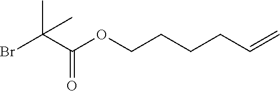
BrC(C(OCCCCC=C)=O)(C)C
